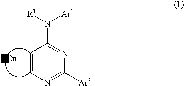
C1=CN=C([Ar2])N=C1N([R1])[Ar1]
